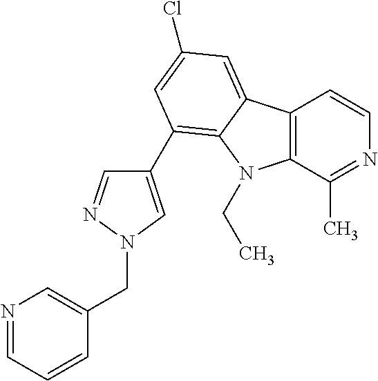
C12=C(C(C)=NC=C1)N(CC)C1=C(C3=CN(CC4=CN=CC=C4)N=C3)C=C(Cl)C=C21
